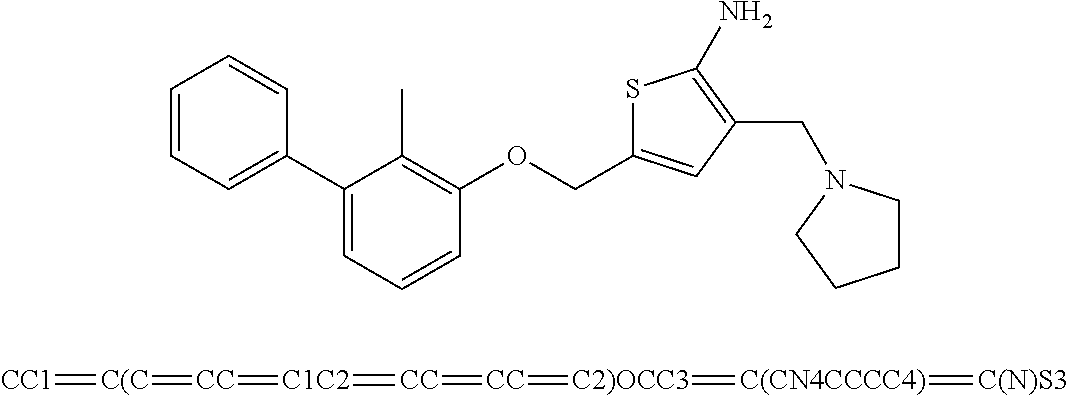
C1=CC=C(C2=CC=CC(OCC3=CC(CN4CCCC4)=C(N)S3)=C2C)C=C1.[CC1]=[C(C]=[CC]=[C1C2]=[CC]=[CC]=[C2)OCC3]=[C(CN4CCCC4)]=[C(N)S3]
